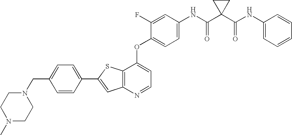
C12=C(SC(C3=CC=C(CN4CCN(C)CC4)C=C3)=C1)C(OC1=CC=C(NC(C3(C(NC4=CC=CC=C4)=O)CC3)=O)C=C1F)=CC=N2
